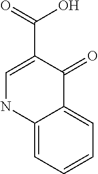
C1=C(C(=O)O)C(=O)C2=CC=CC=C2N1
